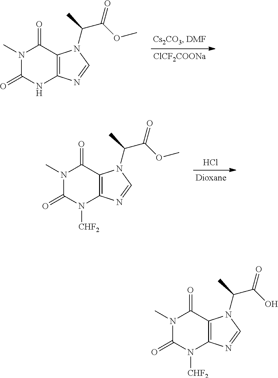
[ClCF2COONa].N1(C)C(=O)NC2=C(C1=O)N(C(C)C(OC)=O)C=N2.Cl.N1(C)C(=O)N([CHF2])C2=C(C1=O)N(C(C)C(OC)=O)C=N2.N1(C)C(=O)N([CHF2])C2=C(C1=O)N(C(C)C(O)=O)C=N2
